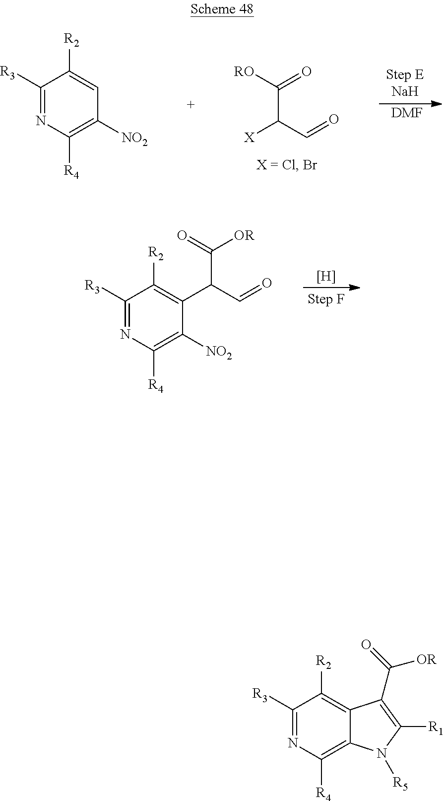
C1([R3])=NC([R4])=C([NO2])C(C(C=O)C(=O)[OR])=C1[R2].[H].[RO]C(=O)C([X])C=O.[DMF].C1([R3])=NC([R4])=C([NO2])C=C1[R2].C1([R3])=NC([R4])=C2C(=C1[R2])C(C(=O)[OR])=C([R1])N2[R5]
